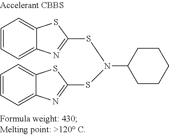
C1=CC=C2C(=C1)SC(SN(SC1=NC3=CC=CC=C3S1)C1CCCCC1)=N2
